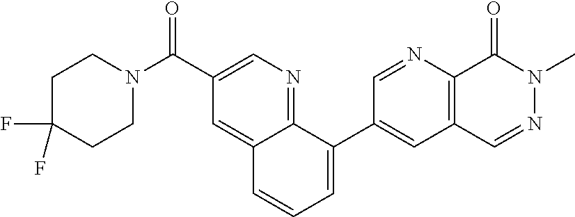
C1C(F)(F)CCN(C(C2=CN=C3C(=C2)C=CC=C3C2=CC3=C(N=C2)C(=O)N(C)N=C3)=O)C1
